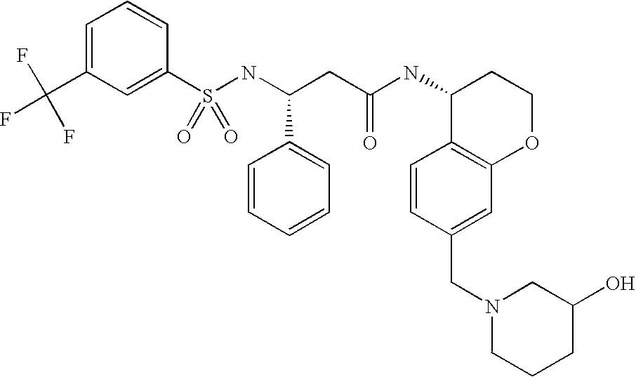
C1=C(C(F)(F)F)C=C(S(NC(CC(NC2C3=C(OCC2)C=C(CN2CCCC(O)C2)C=C3)=O)C2=CC=CC=C2)(=O)=O)C=C1
